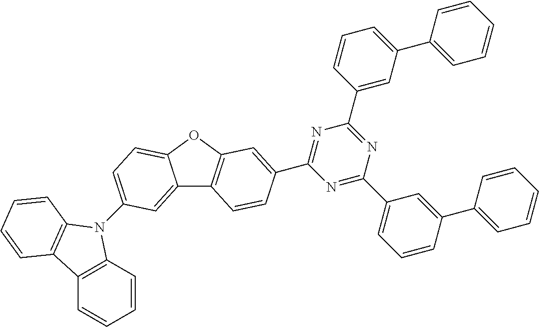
C12=CC(N3C4=C(C=CC=C4)C4=C3C=CC=C4)=CC=C1OC1=C2C=CC(C2=NC(C3=CC(C4=CC=CC=C4)=CC=C3)=NC(C3=CC=CC(C4=CC=CC=C4)=C3)=N2)=C1
